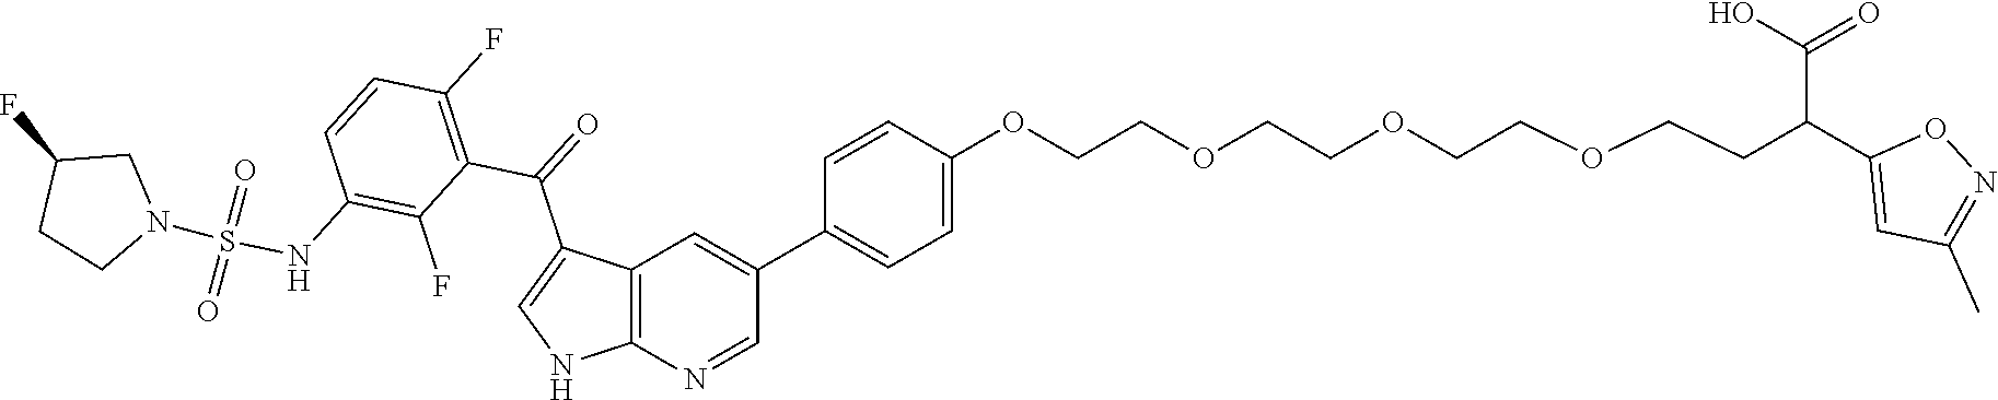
C1=CC(OCCOCCOCCOCCC(C2=CC(C)=NO2)C(O)=O)=CC=C1C1=CC2=C(N=C1)NC=C2C(C1=C(F)C=CC(NS(=O)(=O)N2CC(F)CC2)=C1F)=O
